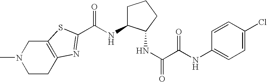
C(NC1CCCC1NC(=O)C(NC1=CC=C(Cl)C=C1)=O)(=O)C1=NC2=C(S1)CN(C)CC2
